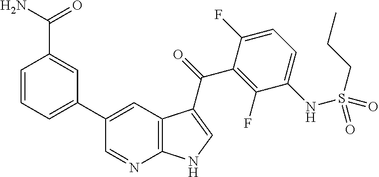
C12=C(C=C(C3=CC=CC(C(N)=O)=C3)C=N1)C(C(=O)C1=C(F)C(NS(CCC)(=O)=O)=CC=C1F)=CN2
